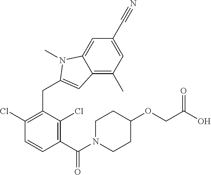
C1(Cl)=C(CC2=CC3=C(C)C=C(C#N)C=C3N2C)C(Cl)=C(C(N2CCC(OCC(O)=O)CC2)=O)C=C1
